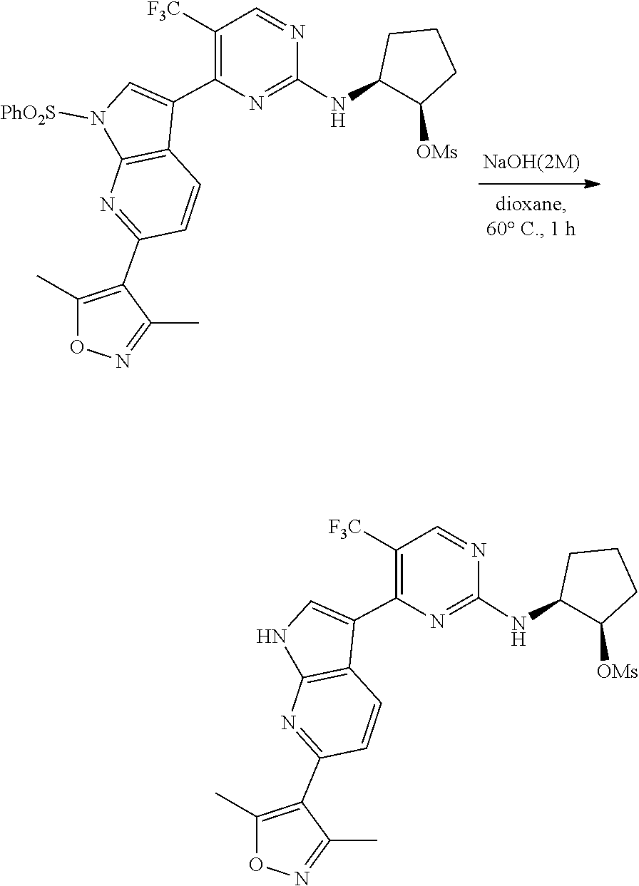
N(C1=NC(C2=CN([PhO2S])C3=C2C=CC(C2=C(C)ON=C2C)=N3)=C([F3C])C=N1)C1C([OMs])CCC1.C1(NC2C([OMs])CCC2)=NC(C2=CNC3=C2C=CC(C2=C(C)ON=C2C)=N3)=C([F3C])C=N1
